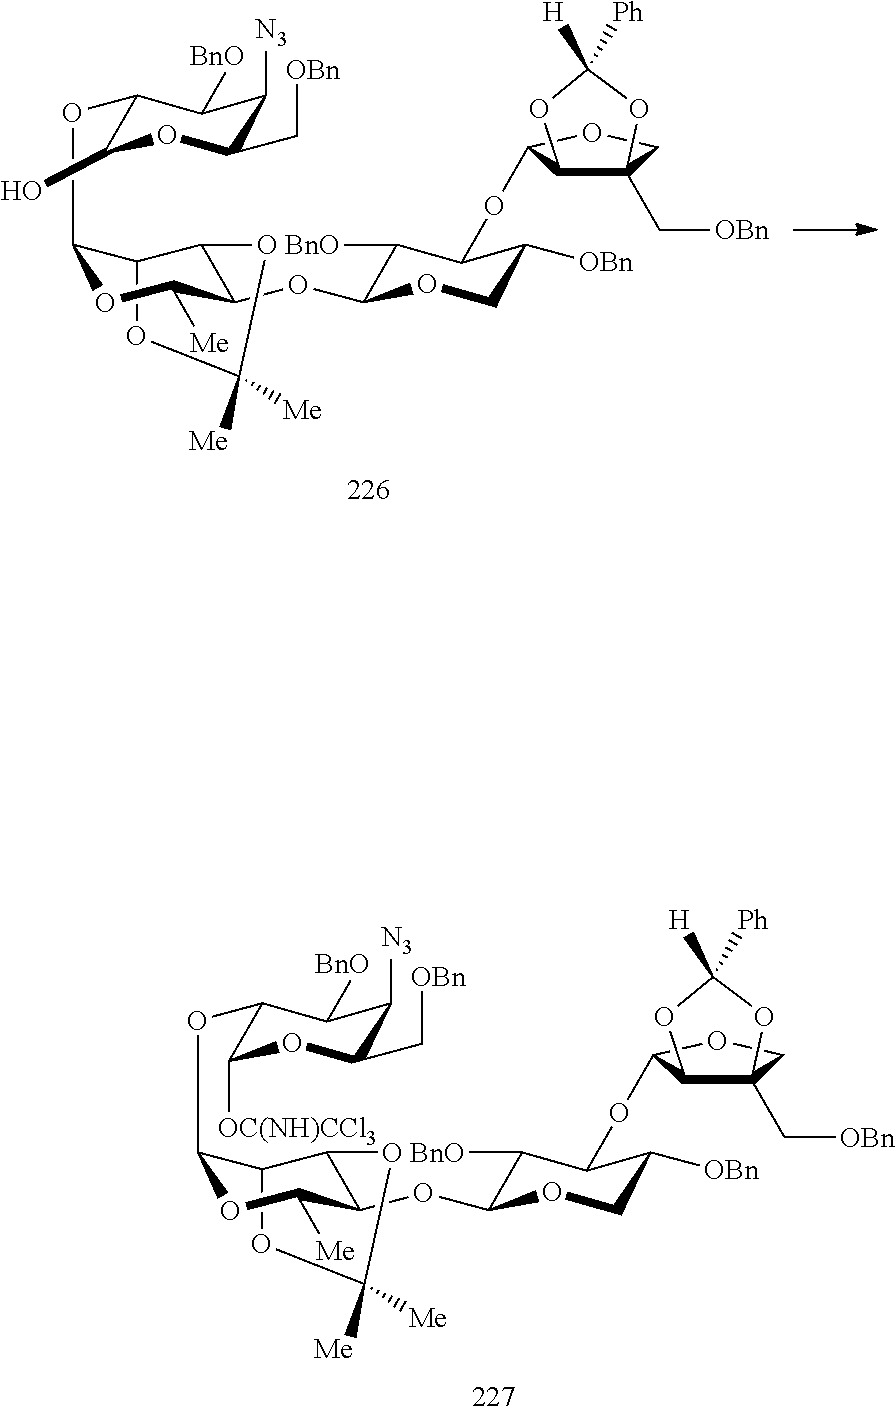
C1(OC2C([BnO])C([N3])C(C[OBn])OC2[OC(NH)CCl3])C2C(C(OC3C([BnO])C(OC4OCC5(C[OBn])C4OC([H])([Ph])O5)C([OBn])CO3)C([Me])O1)OC([Me])([Me])O2.C1(OC2C([BnO])C([N3])C(C[OBn])OC2O)C2C(C(OC3C([BnO])C(OC4OCC5(C[OBn])C4OC([H])([Ph])O5)C([OBn])CO3)C([Me])O1)OC([Me])([Me])O2
